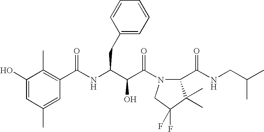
C(NC(C(C(N1C(C(NCC(C)C)=O)C(C)(C)C(F)(F)C1)=O)O)CC1=CC=CC=C1)(=O)C1=C(C)C(O)=CC(C)=C1
